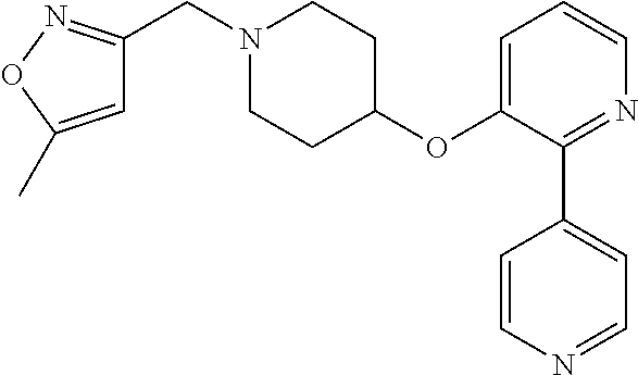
C1=C(C)ON=C1CN1CCC(OC2=CC=CN=C2C2=CC=NC=C2)CC1
